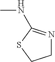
C1N=C(NC)SC1
